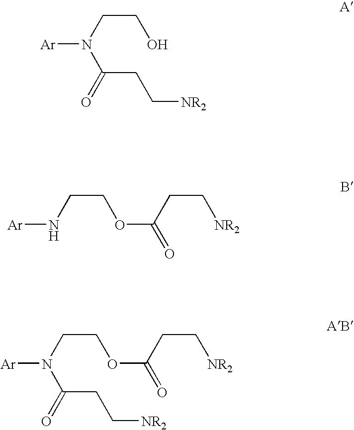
[Ar]N(C(CC[NR2])=O)CCO.[Ar]NCCOC(CC[NR2])=O.[Ar]N(CCOC(CC[NR2])=O)C(CC[NR2])=O
